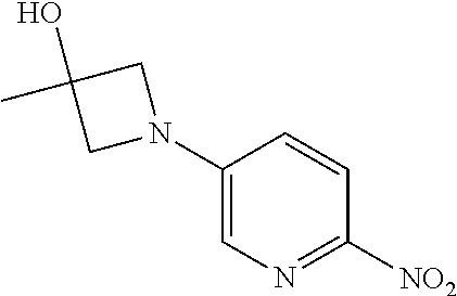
C1(N2CC(O)(C)C2)=CN=C([NO2])C=C1
